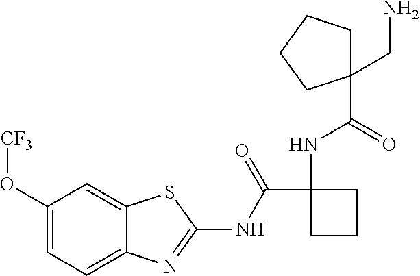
C1(O[CF3])=CC=C2C(=C1)SC(NC(=O)C1(NC(=O)C3(CN)CCCC3)CCC1)=N2
